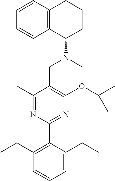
C1(C)=NC(C2=C(CC)C=CC=C2CC)=NC(OC(C)C)=C1CN(C)C1CCCC2=C1C=CC=C2
